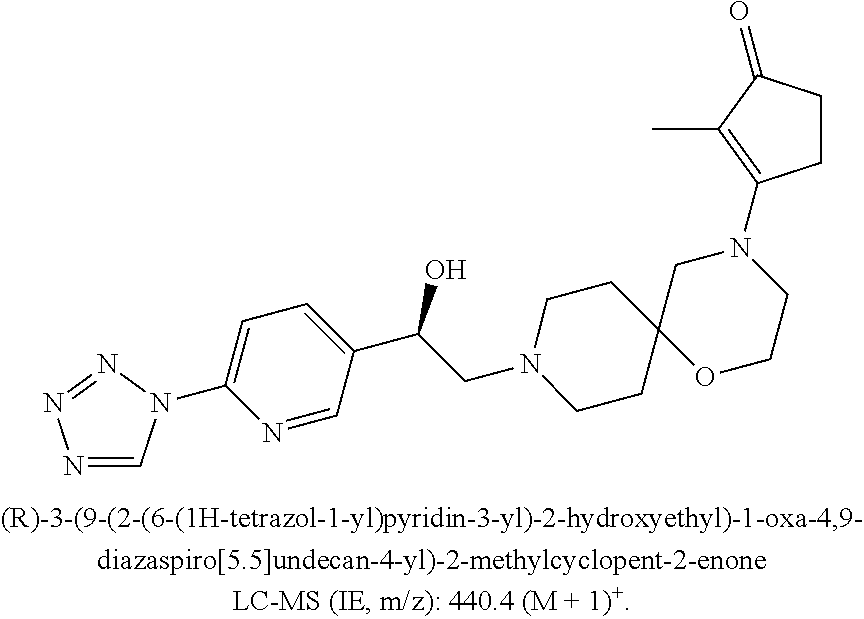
N1=CN(C2=CC=C(C(O)CN3CCC4(CC3)OCCN(C3=C(C)C(=O)CC3)C4)C=N2)N=N1
